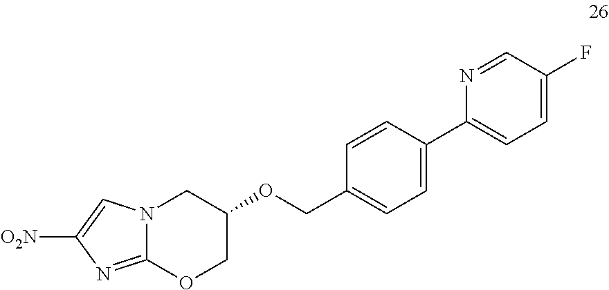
N12C(=NC([O2N])=C1)OCC(OCC1=CC=C(C3=CC=C(F)C=N3)C=C1)C2
